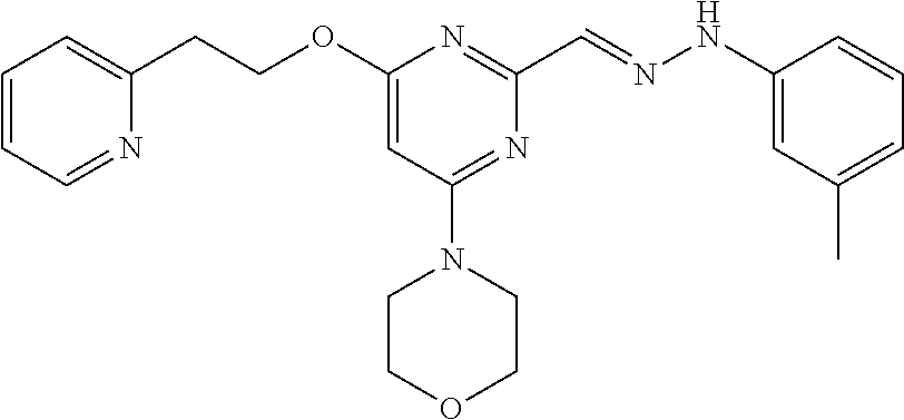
C1(CCOC2=CC(N3CCOCC3)=NC(C=NNC3=CC(C)=CC=C3)=N2)=CC=CC=N1
